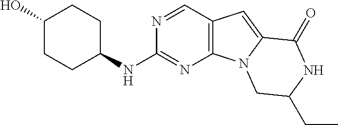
C12=C(C=NC(NC3CCC(O)CC3)=N1)C=C1N2CC(CC)NC1=O
